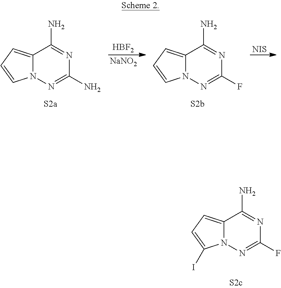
N12C(=CC=C1)C(N)=NC(N)=N2.[NIS].N12C(=CC=C1)C(N)=NC(F)=N2.[HBF2].[NaNO2].N12C(=CC=C1I)C(N)=NC(F)=N2
